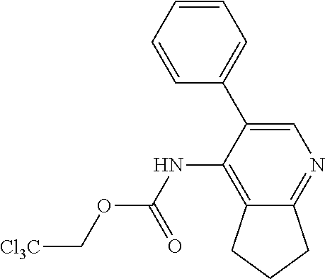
N(C1=C2C(=NC=C1C1=CC=CC=C1)CCC2)C(OC[Cl3C])=O
